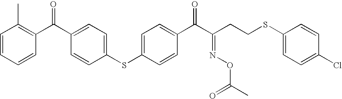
C1=CC=CC(C(C2=CC=C(SC3=CC=C(C(C(CCSC4=CC=C(Cl)C=C4)=NOC(C)=O)=O)C=C3)C=C2)=O)=C1C
